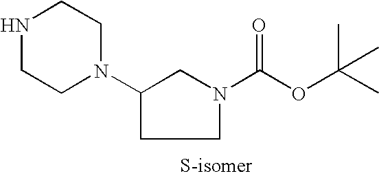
N1CCN(C2CCN(C(OC(C)(C)C)=O)C2)CC1
